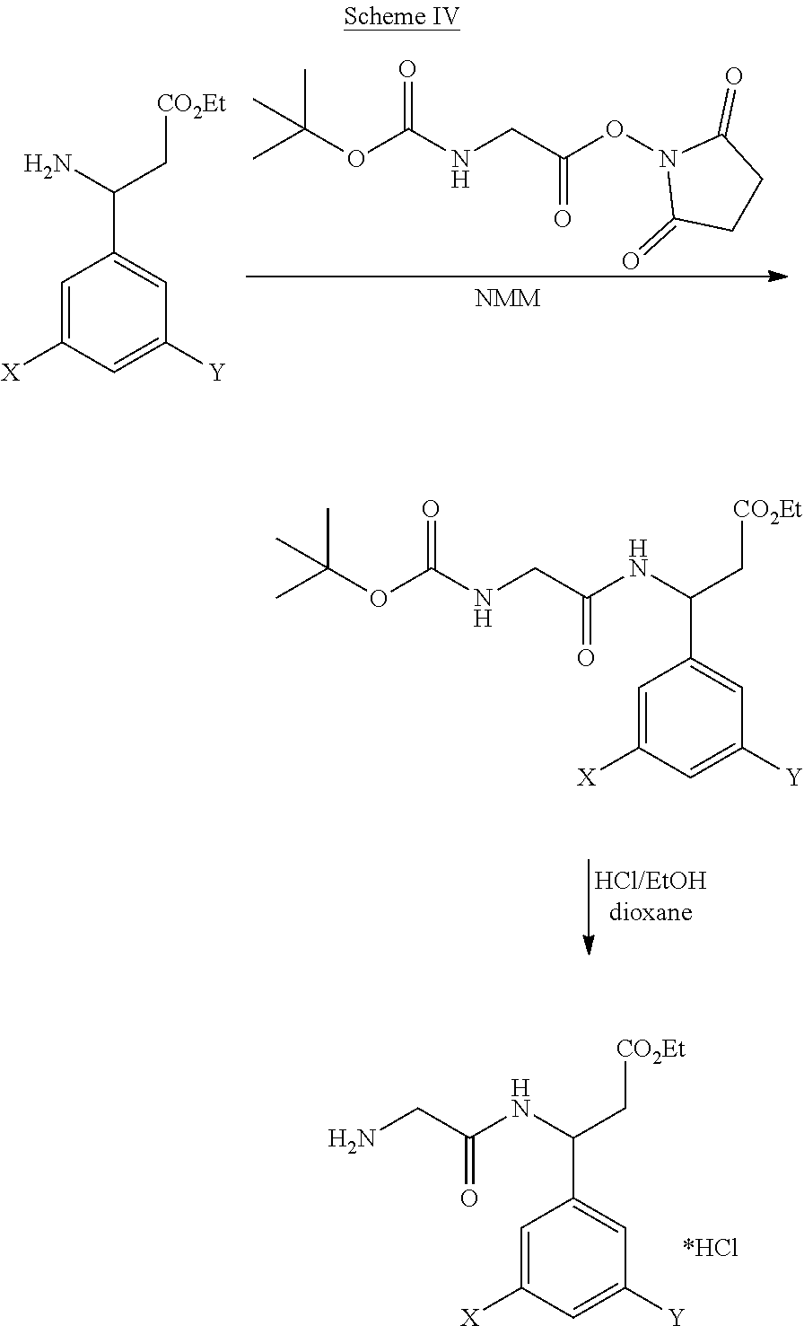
CC(OC(NCC(ON1C(=O)CCC1=O)=O)=O)(C)C.C1=C([X])C=C([Y])C=C1C(N)C[CO2Et].C1=C([X])C=C([Y])C=C1C(NC(CNC(OC(C)(C)C)=O)=O)C[CO2Et].C1=C([X])C=C([Y])C=C1C(NC(CN)=O)C[CO2Et]
